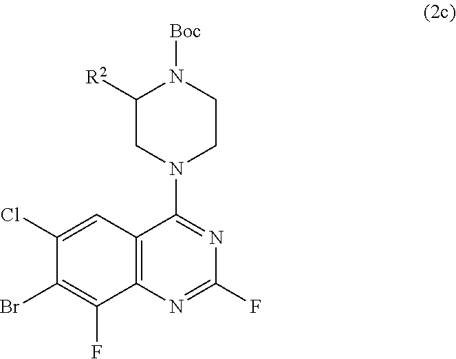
C12=C(N=C(F)N=C1N1CC([R2])N([Boc])CC1)C(F)=C(Br)C(Cl)=C2
